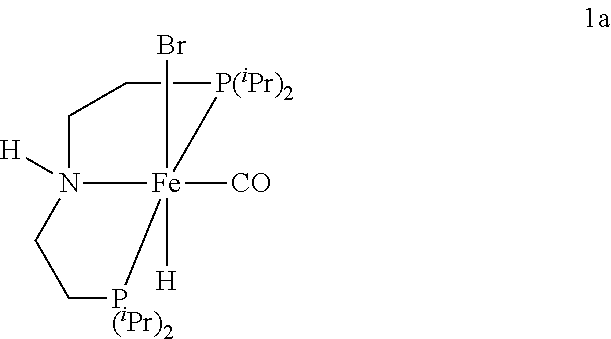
C1[P(iPr)2][Fe]2([CO])([H])(Br)N([H])(C1)CC[P(iPr)2]2
